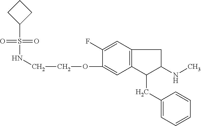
C1(F)=CC2=C(C=C1OCCNS(=O)(=O)C1CCC1)C(CC1=CC=CC=C1)C(NC)C2
